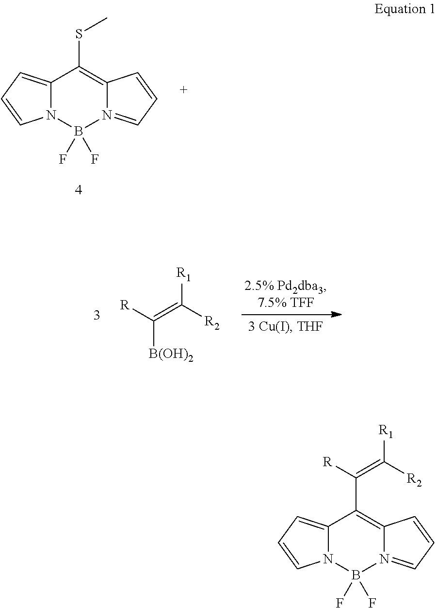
N12C(=CC=C1)C(SC)=C1N(=CC=C1)B2(F)F.[R1]C([R2])=C([R])[B(OH)2].N12C(=CC=C1)C(C(=C([R2])[R1])[R])=C1N(=CC=C1)B2(F)F
